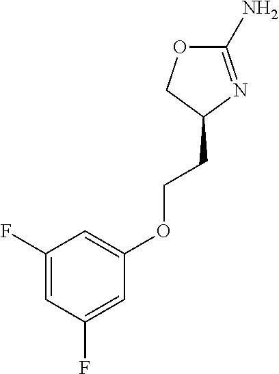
C1(N)=NC(CCOC2=CC(F)=CC(F)=C2)CO1
